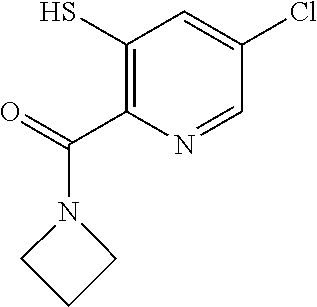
C1(S)=C(C(=O)N2CCC2)N=CC(Cl)=C1
